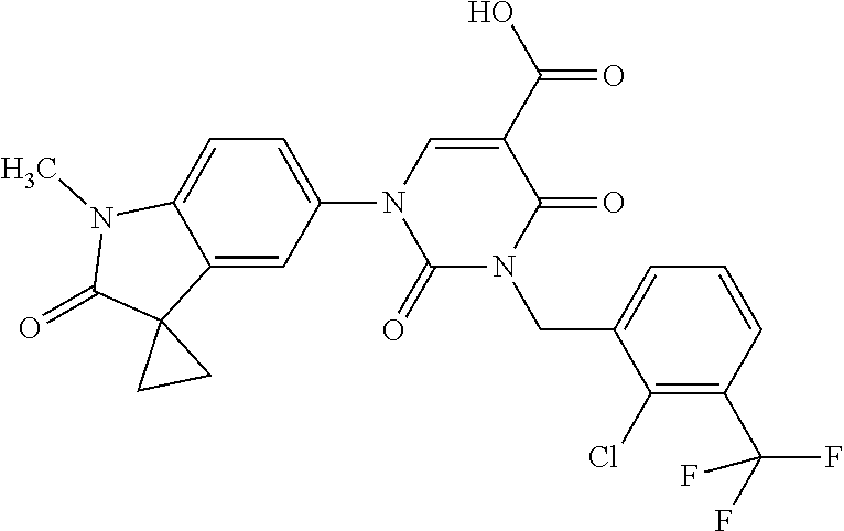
C12=CC(N3C(=O)N(CC4=CC=CC(C(F)(F)F)=C4Cl)C(=O)C(C(=O)O)=C3)=CC=C1N(C)C(=O)C21CC1
